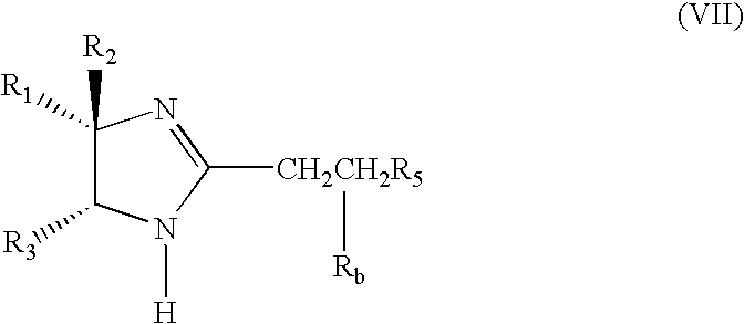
C1([R2])([R1])C([R3])N([H])C([CH2CH2R5][Rb])=N1
